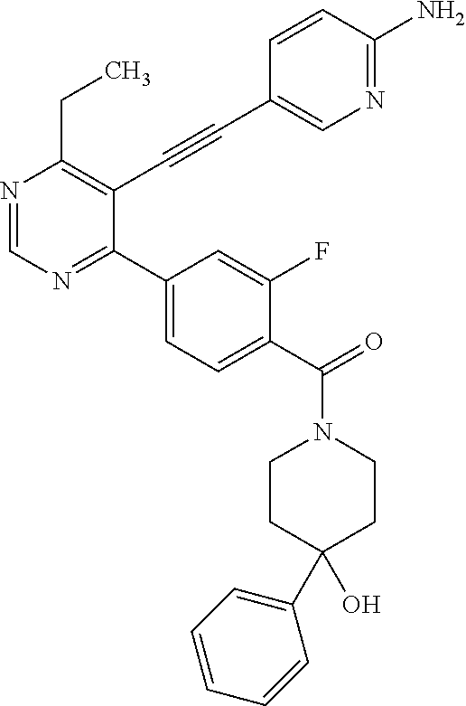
N1=CN=C(C2=CC=C(C(=O)N3CCC(O)(C4=CC=CC=C4)CC3)C(F)=C2)C(C#CC2=CN=C(N)C=C2)=C1CC
